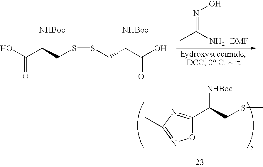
C(C(CSSCC(C(=O)O)[NHBoc])[NHBoc])(=O)O.CC(N)=NO.[DMF].C(CSC)([NHBoc])C1=NC(C)=NO1
